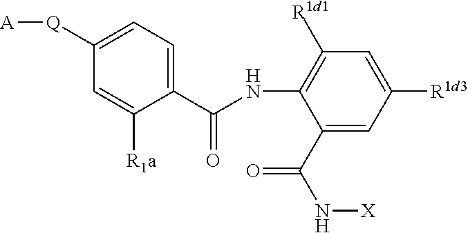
C1(C(NC2=C([R1d1])C=C([R1d3])C=C2C(N[X])=O)=O)=CC=C([Q][A])C=C1[R1a]
